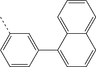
C1=CC=C2C(=C1)C=CC=C2C1=CC(C)=CC=C1
